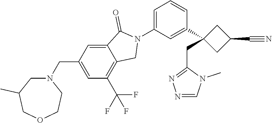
N1(C2=CC=CC(C3(CC4=NN=CN4C)CC(C#N)C3)=C2)C(=O)C2=CC(CN3CC(C)COCC3)=CC(C(F)(F)F)=C2C1
